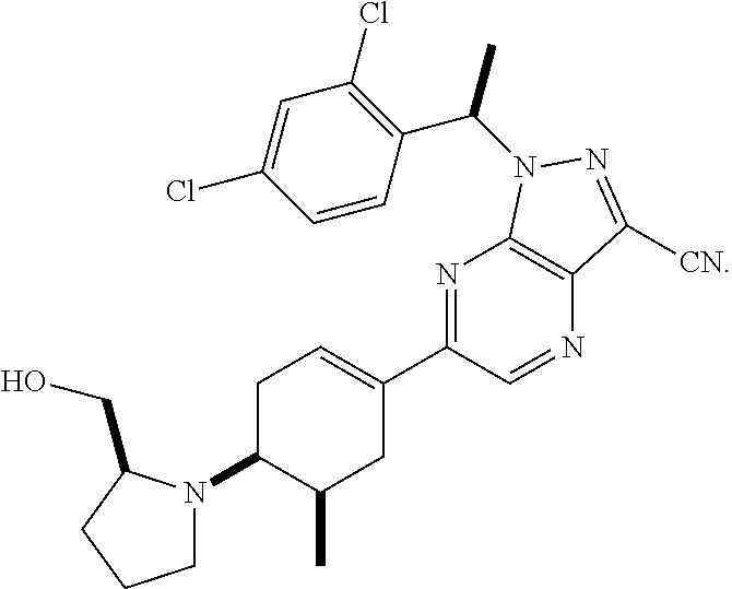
N1=C(C2=CCC(N3CCCC3CO)C(C)C2)C=NC2=C1N(C(C1=C(Cl)C=C(Cl)C=C1)C)N=C2[CN]
